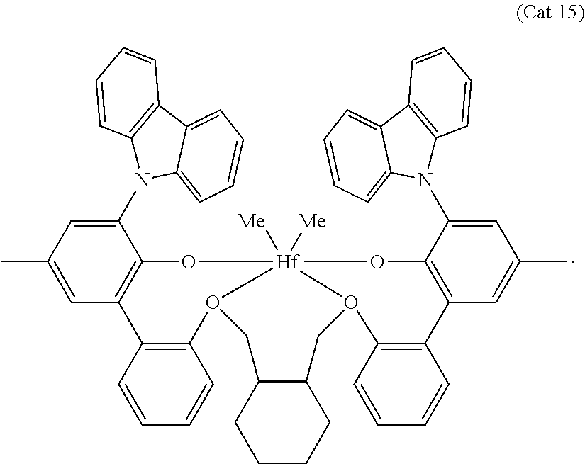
C1(C)=CC2=C(C(N3C4=C(C5=CC=CC=C53)C=CC=C4)=C1)O[Hf]13([Me])([Me])O(C4=C2C=CC=C4)CC2C(CCCC2)CO1C1=C(C2=C(C(N4C5=C(C6=CC=CC=C64)C=CC=C5)=CC(C)=C2)O3)C=CC=C1
